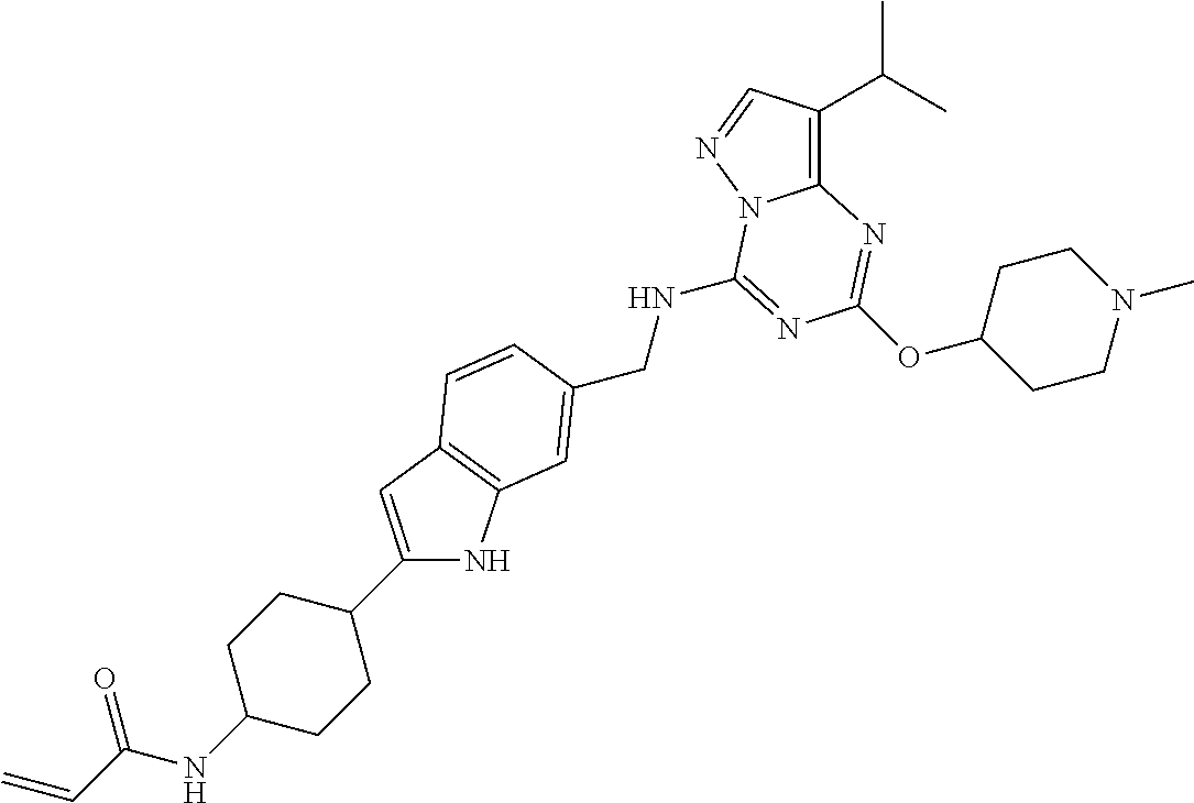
C(NC1=NC(OC2CCN(C)CC2)=NC2=C(C(C)C)C=NN21)C1=CC2=C(C=C(C3CCC(NC(=O)C=C)CC3)N2)C=C1
